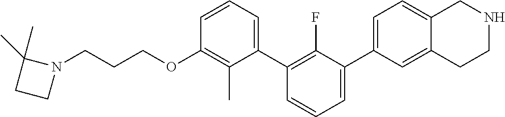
C1(OCCCN2C(C)(C)CC2)=C(C)C(C2=C(F)C(C3=CC=C4C(=C3)CCNC4)=CC=C2)=CC=C1
